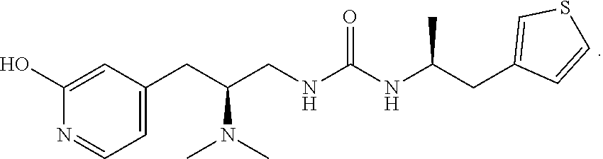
C1=C(O)N=CC=C1CC(CNC(NC(CC1=CSC=C1)C)=O)N(C)C
